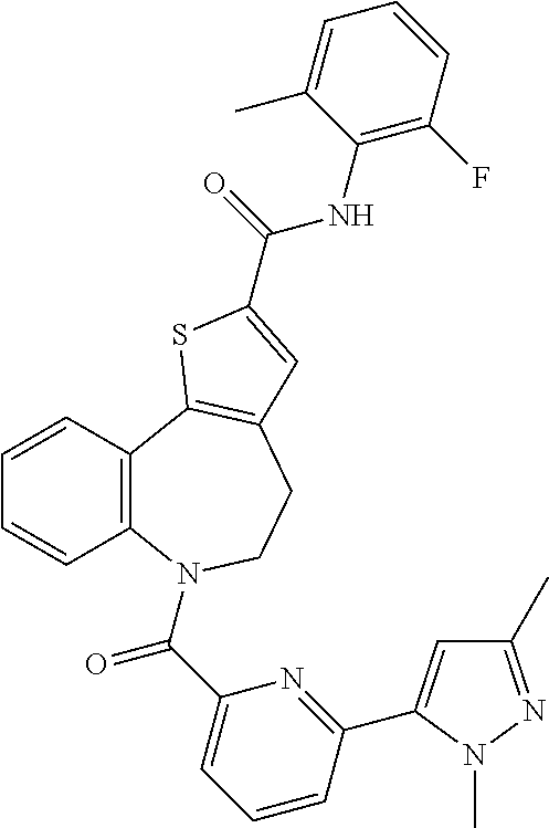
C1=CC2=C(C=C1)N(C(C1=CC=CC(C3=CC(C)=NN3C)=N1)=O)CCC1=C2SC(C(=O)NC2=C(F)C=CC=C2C)=C1
